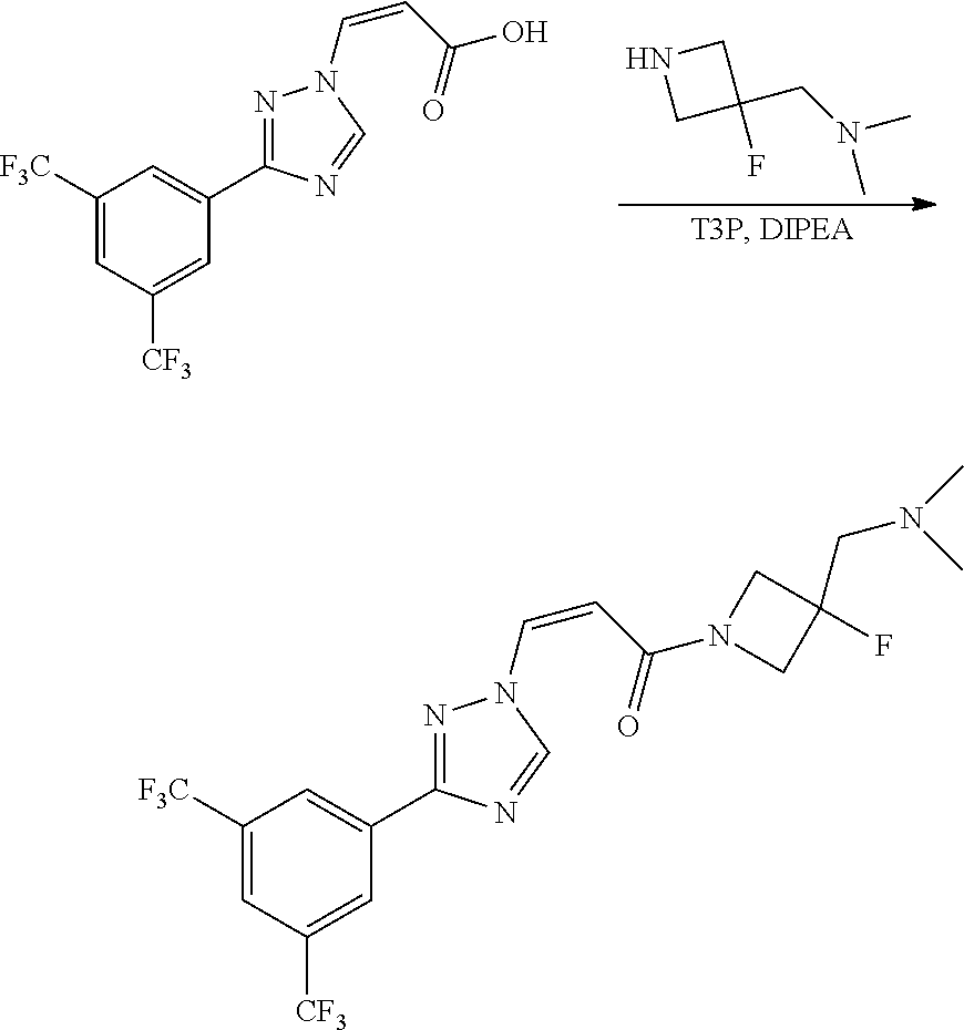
C1([F3C])=CC([CF3])=CC(C2=NN(C=CC(O)=O)C=N2)=C1.C1NCC1(F)CN(C)C.C1([F3C])=CC([CF3])=CC(C2=NN(C=CC(N3CC(CN(C)C)(F)C3)=O)C=N2)=C1
